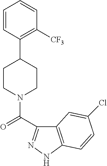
C1=CC(C2CCN(C(=O)C3=NNC4=C3C=C(Cl)C=C4)CC2)=C([CF3])C=C1
